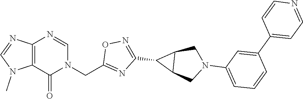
C12=C(N=CN(CC3=NC(C4C5C4CN(C4=CC=CC(C6=CC=NC=C6)=C4)C5)=NO3)C1=O)N=CN2C
